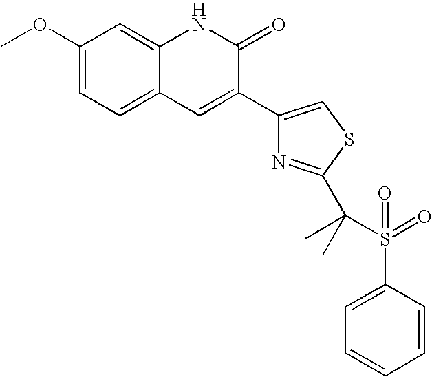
C1(OC)=CC=C2C(=C1)NC(=O)C(C1=CSC(C(C)(C)S(=O)(=O)C3=CC=CC=C3)=N1)=C2
